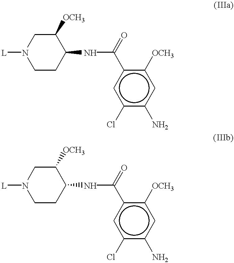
C1N([L])CCC(NC(c2cc(Cl)c(N)cc2[OCH3])=O)C1[OCH3].C1N([L])CCC(NC(c2cc(Cl)c(N)cc2[OCH3])=O)C1[OCH3]
